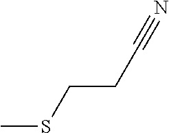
CSCCC#N
